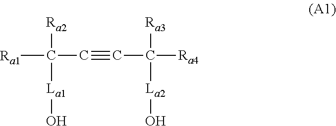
[Ra1]C(C#CC([Ra4])([Ra3])[La2]O)([Ra2])[La1]O
